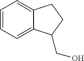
C12=CC=CC=C1C(CO)CC2
